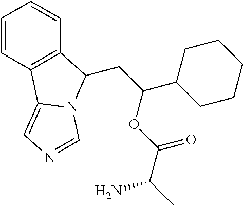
C1=CC2=C(C=C1)C(CC(C1CCCCC1)OC(=O)C(C)N)N1C2=CN=C1
